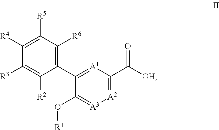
C1([R4])=C([R5])C([R6])=C(C2=[A1]C(C([OH])=O)=[A2][A3]=C2O[R1])C([R2])=C1[R3]
